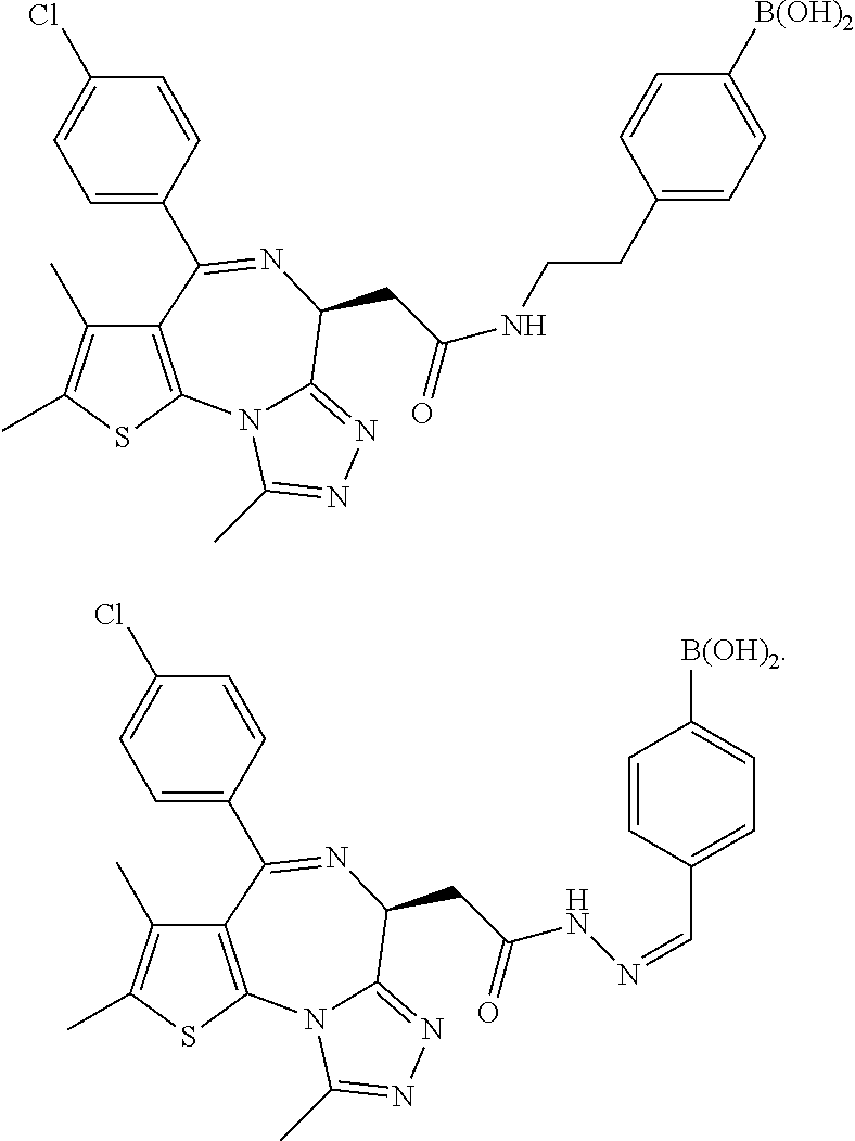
C1=C(C2=NC(CC(NCCC3=CC=C([B(OH)2])C=C3)=O)C3=NN=C(C)N3C3=C2C(C)=C(C)S3)C=CC(Cl)=C1.C1=C(C2=NC(CC(NN=CC3=CC=C([B(OH)2])C=C3)=O)C3=NN=C(C)N3C3=C2C(C)=C(C)S3)C=CC(Cl)=C1
